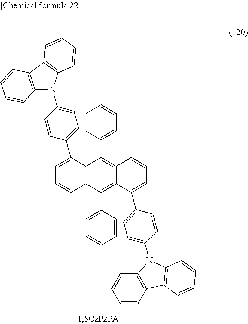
C12=C(C(C3=CC=C(N4C5=C(C6=C4C=CC=C6)C=CC=C5)C=C3)=CC=C1)C(C1=CC=CC=C1)=C1C(=C2C2=CC=CC=C2)C(C2=CC=C(N3C4=C(C=CC=C4)C4=C3C=CC=C4)C=C2)=CC=C1
